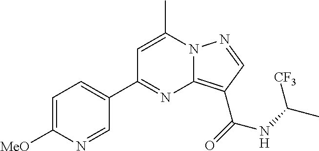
C1=C(C)N2C(=C(C(=O)NC(C)[CF3])C=N2)N=C1C1=CC=C([MeO])N=C1
